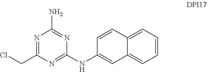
N1=C(CCl)N=C(NC2=CC3=CC=CC=C3C=C2)N=C1N
